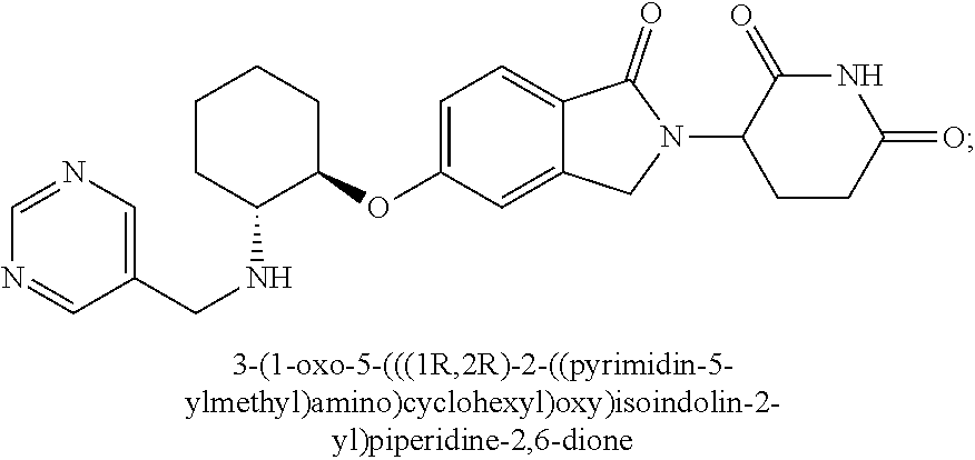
C1CC(NCC2=CN=CN=C2)C(OC2=CC=C3C(=C2)CN(C2CCC(=O)NC2=O)C3=O)CC1
